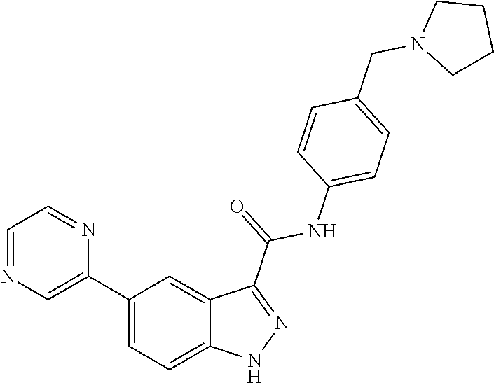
C1(C2=CN=CC=N2)=CC=C2C(=C1)C(C(=O)NC1=CC=C(CN3CCCC3)C=C1)=NN2
